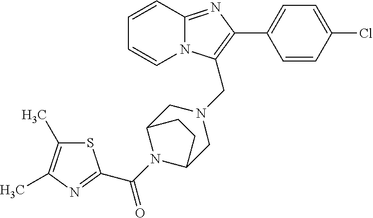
C1=CC2=NC(C3=CC=C(Cl)C=C3)=C(CN3CC4N(C(=O)C5=NC(C)=C(C)S5)C(C3)CC4)N2C=C1
